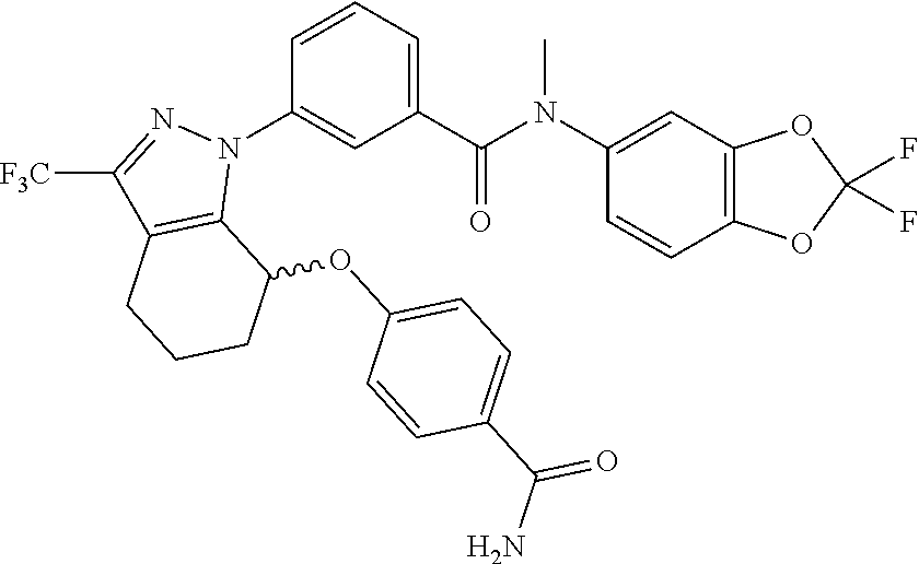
C1(N(C(C2=CC=CC(N3C4=C(C([F3C])=N3)CCCC4OC3=CC=C(C(=O)N)C=C3)=C2)=O)C)=CC2=C(C=C1)OC(F)(F)O2
